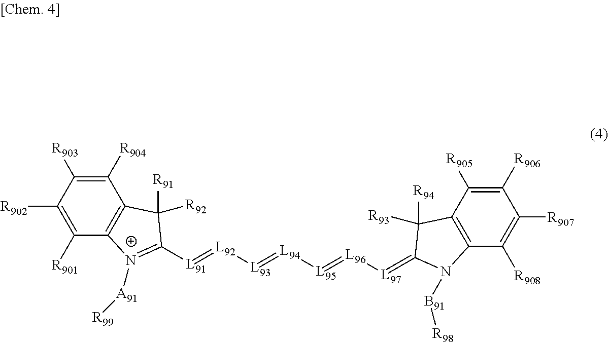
[R902]C1=C([R901])C2=C(C([R904])=C1[R903])C([R92])([R91])C([L91]=[L92][L93]=[L94][L95]=[L96][L97]=C1C([R93])([R94])C3=C(C([R908])=C([R907])C([R906])=C3[R905])N1[B91][R98])=[N+]2[A91][R99]
